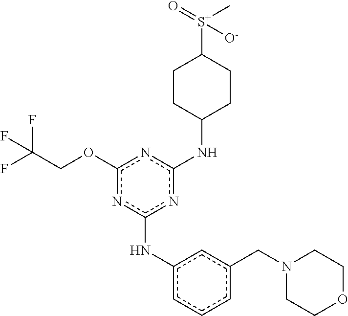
N(c1nc(Nc2cc(CN3CCOCC3)ccc2)nc(OCC(F)(F)F)n1)C1CCC([S+](=O)(C)[O-])CC1
